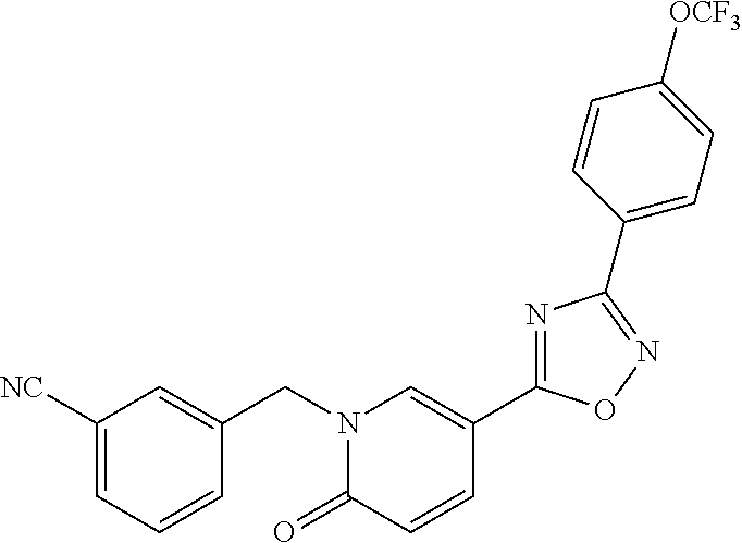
C1([NC])=CC=CC(CN2C(=O)C=CC(C3=NC(C4=CC=C([OCF3])C=C4)=NO3)=C2)=C1
